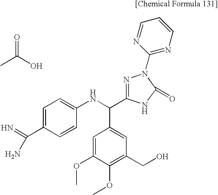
C1=CC=NC(N2N=C(C(NC3=CC=C(C(N)=N)C=C3)C3=CC(CO)=C(OC)C(OC)=C3)NC2=O)=N1.C(C)(O)=O
